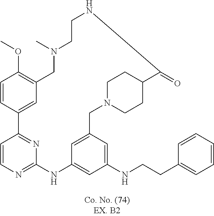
C1=CC2=NC(=N1)NC1=CC(NCCC3=CC=CC=C3)=CC(=C1)CN1CCC(CC1)C(=O)NCCN(C)CC1=C(OC)C=CC2=C1
